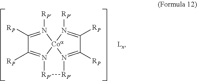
C1([RP])=N([RP])[Coa]23N(=C1[RP])[RP][RP]N2=C([RP])C([RP])=N3[RP]
